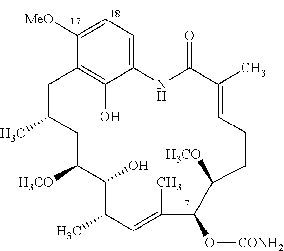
C12=CC=C([MeO])C(=C1O)CC(C)CC([H3CO])C(O)C(C)C=C(C)C(O[CONH2])C([H3CO])CCC=C(C)C(=O)N2
